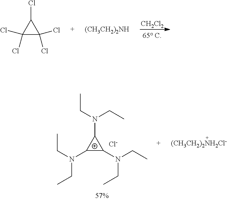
[CH2Cl2].C1(Cl)(Cl)C(Cl)(Cl)C1Cl.[(CH3CH2)2NH].C1(N(CC)CC)C(N(CC)CC)C1N(CC)CC.[Cl-].[(CH3CH2)2NH2Cl-]
